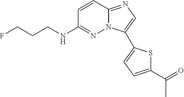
C1=CC2=NC=C(C3=CC=C(C(C)=O)S3)N2N=C1NCCCF
